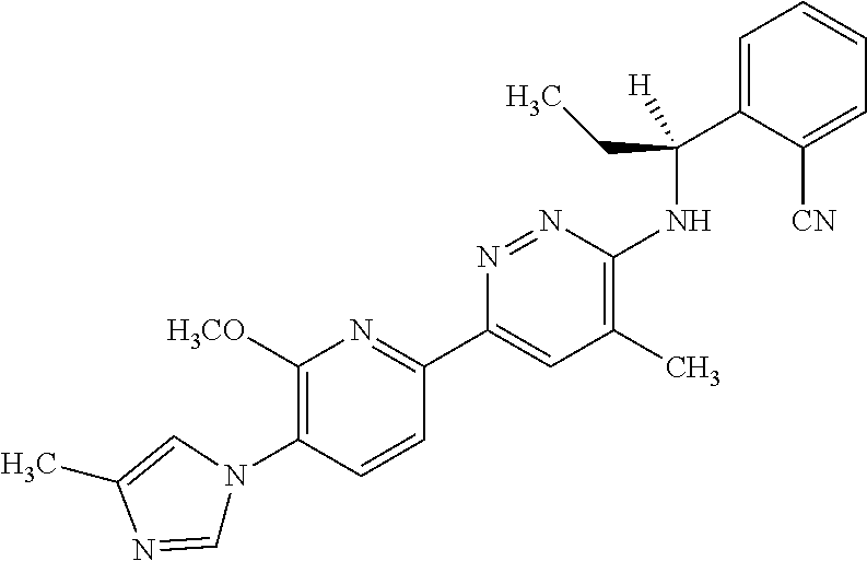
C1([H3CO])=C(N2C=NC(C)=C2)C=CC(C2=CC(C)=C(NC(C3=CC=CC=C3[CN])(CC)[H])N=N2)=N1
